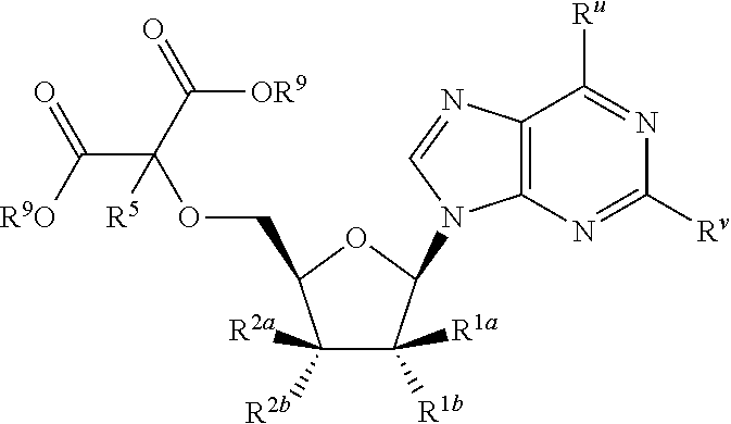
C1([R2b])([R2a])C([R1a])([R1b])C(N2C3=C(C([Ru])=NC([Rv])=N3)N=C2)OC1COC([R5])(C([R9O])=O)C(=O)[OR9]
